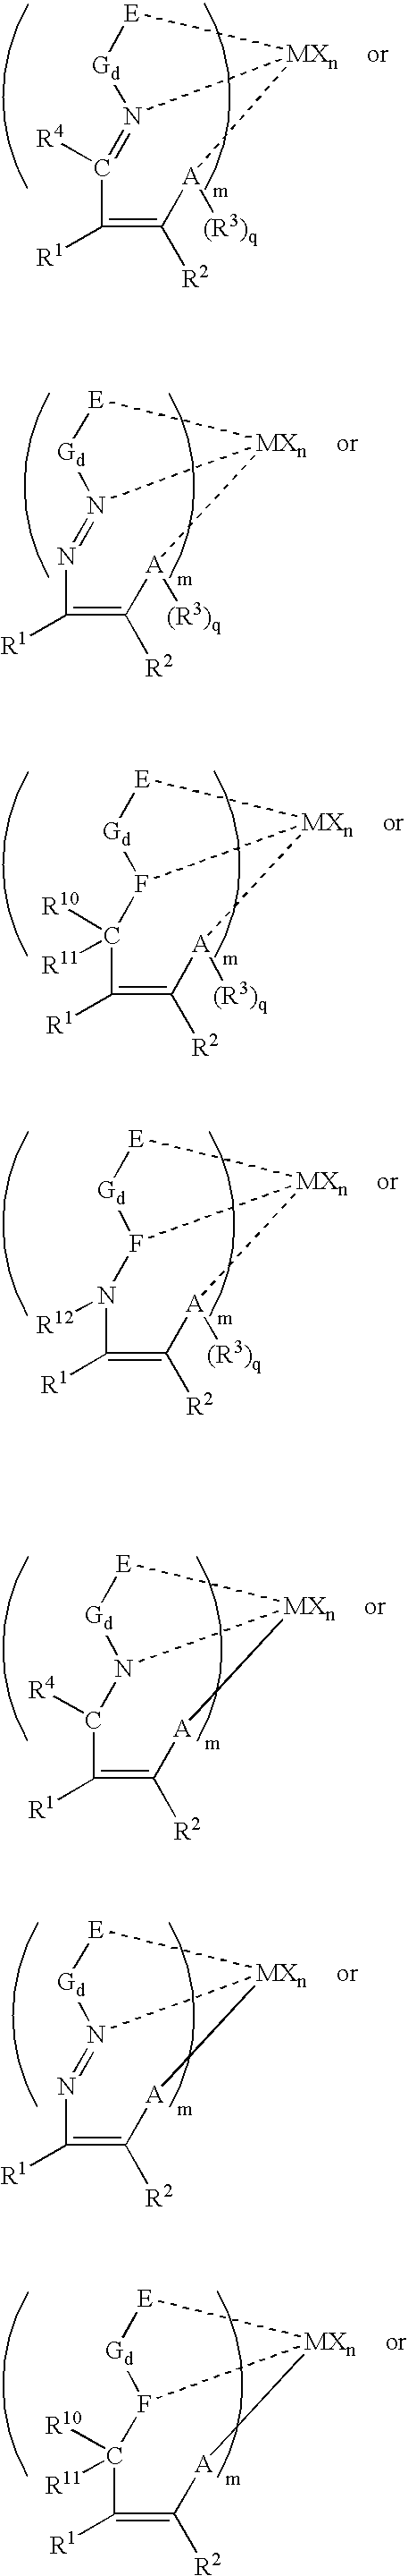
C1([R1])=C([R2])[A]([(R3)q])[MXn]2N(=C1[R4])[Gd][E]2.C1([R1])=C([R2])[A]([(R3)q])[MXn]2[E][Gd]N2=N1.C1([R1])=C([R2])[A]([(R3)q])[MXn]2[E][Gd]F2C1([R10])[R11].C1([R1])=C([R2])[A]([(R3)q])[MXn]2[E][Gd]F2N1[R12].C1([R1])=C([R2])[A][MXn]2[E][Gd]N2C1[R4].C1([R1])=C([R2])[A][MXn]2[E][Gd]N2=N1.C1([R1])=C([R2])[A][MXn]2[E][Gd]F2C1([R10])[R11]
